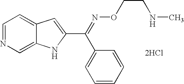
C1=NC=C2C(=C1)C=C(C(=NOCCNC)C1=CC=CC=C1)N2.[2HCl]
